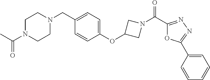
N1(CC2=CC=C(OC3CN(C(C4=NN=C(C5=CC=CC=C5)O4)=O)C3)C=C2)CCN(C(=O)C)CC1
